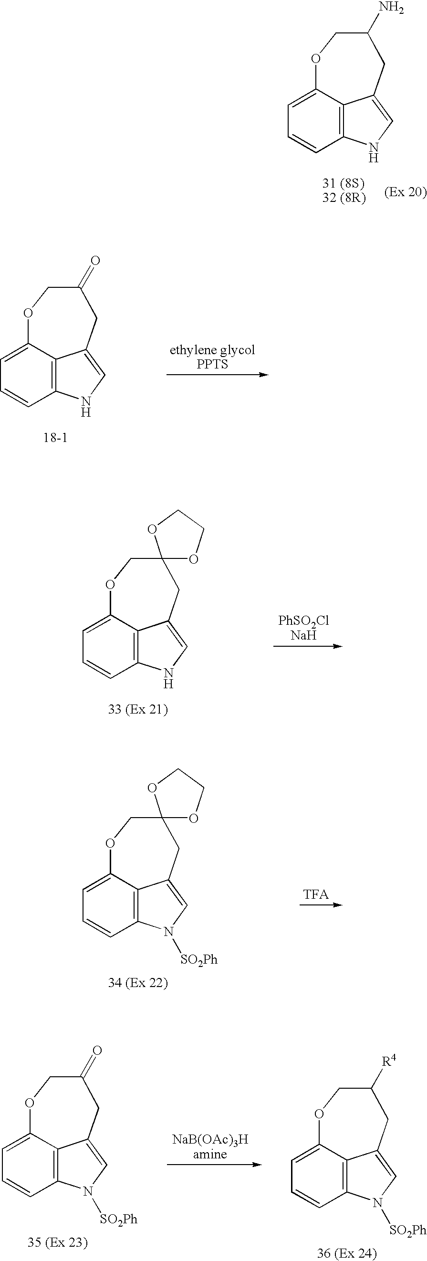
C1=C2C3=C(C=C1)NC=C3CC(N)CO2.C1=C2C3=C(C=C1)NC=C3CC(=O)CO2.C1=C2C3=C(C=C1)NC=C3CC1(CO2)OCCO1.C1=C2C3=C(C=C1)N([SO2Ph])C=C3CC1(CO2)OCCO1.C1=C2C3=C(C=C1)N([SO2Ph])C=C3CC(=O)CO2.C1=C2C3=C(C=C1)N([SO2Ph])C=C3CC([R4])CO2
